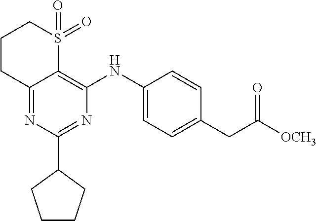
N1=C(C2CCCC2)N=C2C(=C1NC1=CC=C(CC([OCH3])=O)C=C1)S(=O)(=O)CCC2
